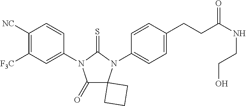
C1(=O)C2(N(C3=CC=C(CCC(NCCO)=O)C=C3)C(=S)N1C1=CC([F3C])=C([NC])C=C1)CCC2
